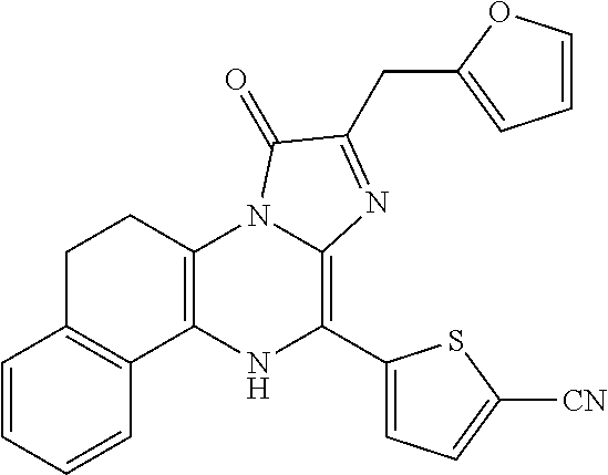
C12=C(NC(C3=CC=C([CN])S3)=C3N1C(=O)C(CC1=CC=CO1)=N3)C1=C(CC2)C=CC=C1
